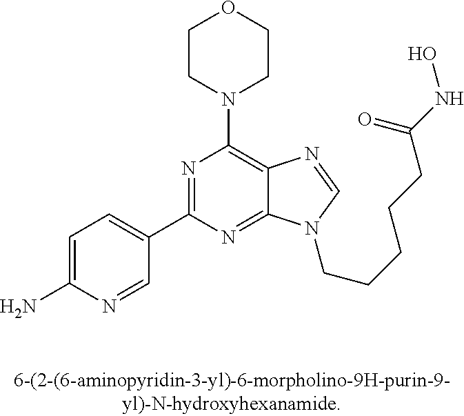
C1(N)=CC=C(C2=NC(N3CCOCC3)=C3C(=N2)N(CCCCCC(NO)=O)C=N3)C=N1
